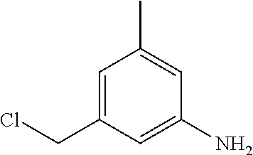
C1=C(CCl)C=C(N)C=C1C
